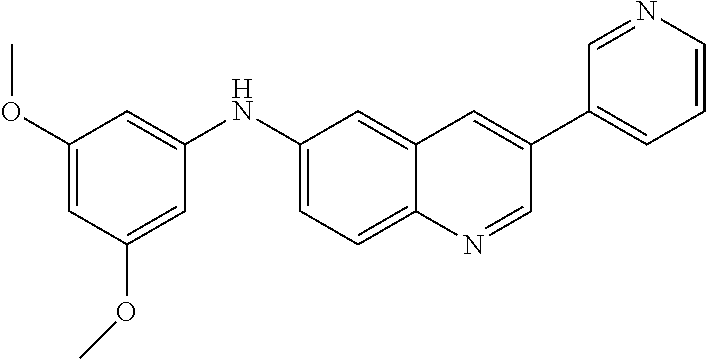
COC1=CC(OC)=CC(NC2=CC=C3C(=C2)C=C(C2=CC=CN=C2)C=N3)=C1
